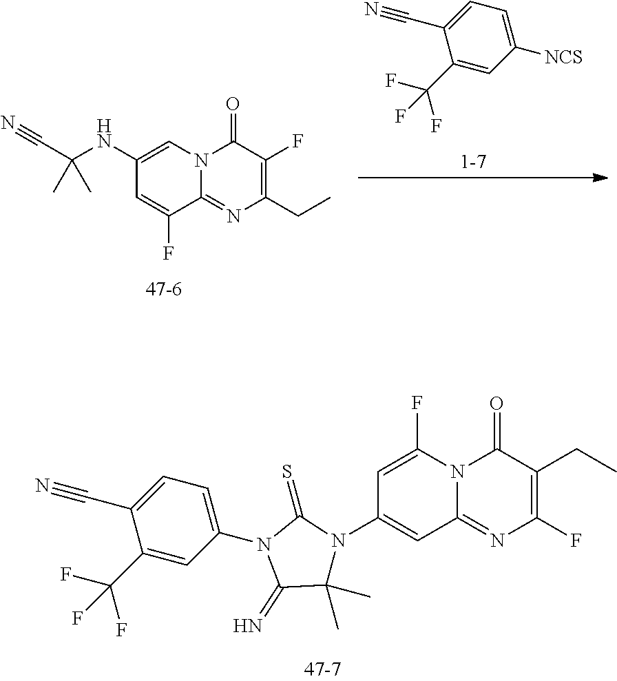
C1([NCS])=CC=C(C#N)C(C(F)(F)F)=C1.C1(NC(C#N)(C)C)=CN2C(=NC(CC)=C(F)C2=O)C(F)=C1.C1=C(F)N2C(=NC(F)=C(CC)C2=O)C=C1N1C(C)(C)C(=N)N(C2=CC=C(C#N)C(C(F)(F)F)=C2)C1=S
